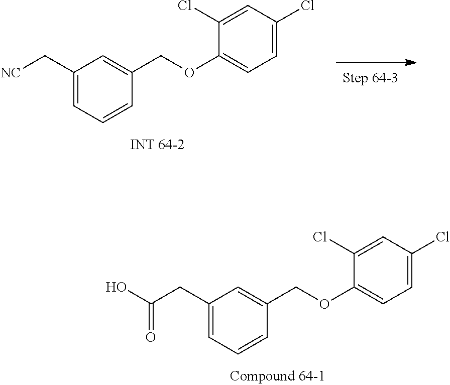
C1(CC(=O)O)=CC=CC(COC2=CC=C(Cl)C=C2Cl)=C1.C1(C[NC])=CC=CC(COC2=CC=C(Cl)C=C2Cl)=C1
